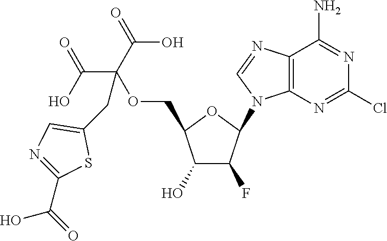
C1(O)C(F)C(N2C3=C(C(N)=NC(Cl)=N3)N=C2)OC1COC(CC1=CN=C(C(O)=O)S1)(C(O)=O)C(=O)O
